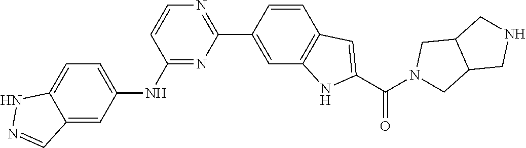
C12=CC=C(NC3=NC(C4=CC5=C(C=C4)C=C(C(N4CC6C(C4)CNC6)=O)N5)=NC=C3)C=C1C=NN2
